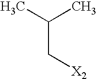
C(C(C)C)[X2]
